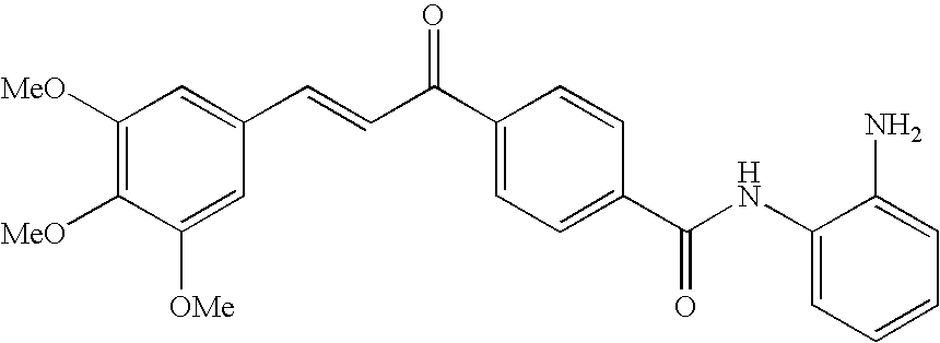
C1(NC(C2=CC=C(C(=O)C=CC3=CC([MeO])=C([MeO])C([OMe])=C3)C=C2)=O)=CC=CC=C1N
